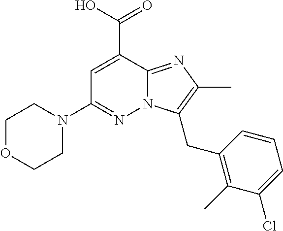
C1OCCN(C2=NN3C(=NC(C)=C3CC3=C(C)C(Cl)=CC=C3)C(C(=O)O)=C2)C1
